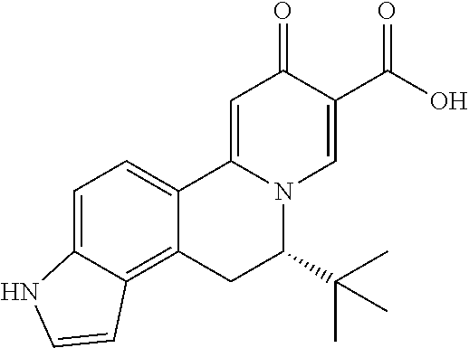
C12=CC=C3C(=C1CC(C(C)(C)C)N1C2=CC(=O)C(C(O)=O)=C1)C=CN3
